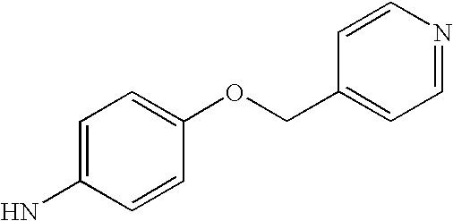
C1(N)=CC=C(OCC2=CC=NC=C2)C=C1
